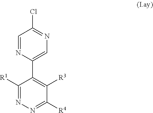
C1=NC(C2=C([R3])C([R4])=NN=C2[R1])=CN=C1Cl
